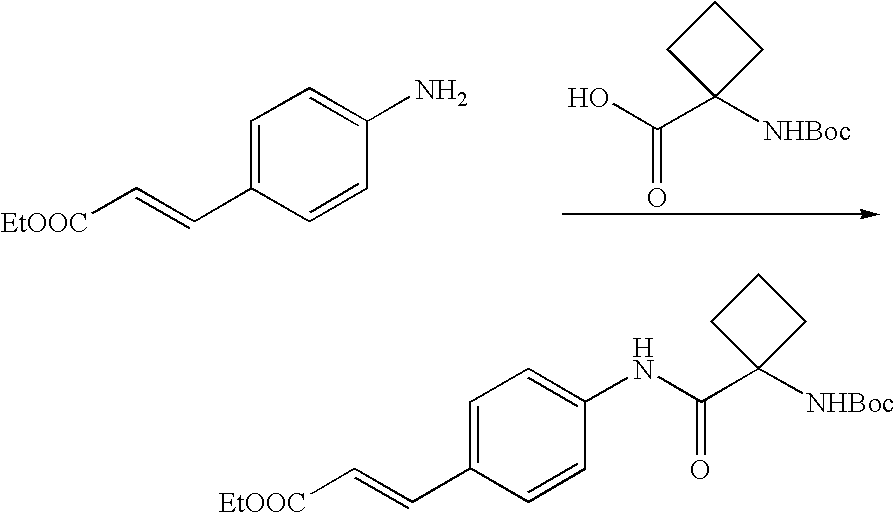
OC(C1([NHBoc])CCC1)=O.[EtOOC]C=CC1=CC=C(N)C=C1.[EtOOC]C=CC1=CC=C(NC(C2([NHBoc])CCC2)=O)C=C1
